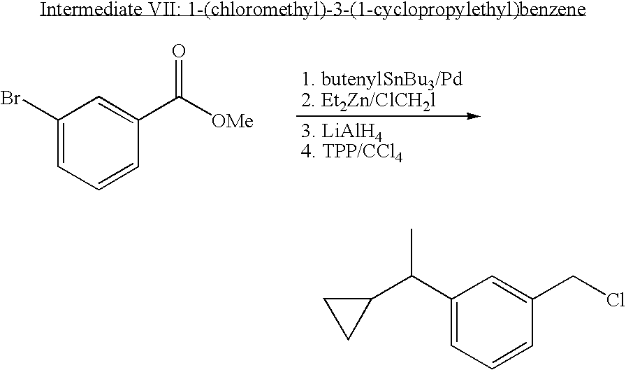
BrC1=CC=CC(C([OMe])=O)=C1.C1(C(C2=CC=CC(CCl)=C2)C)CC1
